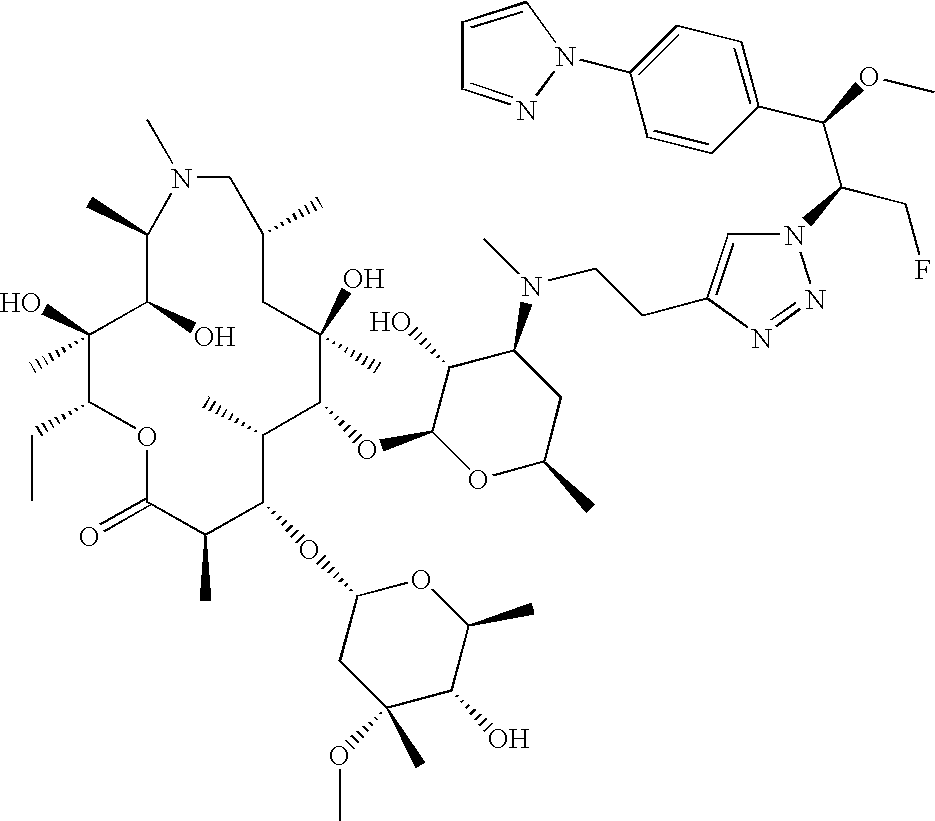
C1(C)C(O)C(O)(C)C(CC)OC(=O)C(C)C(OC2CC(OC)(C)C(O)C(C)O2)C(C)C(OC2OC(C)CC(N(CCC3=CN(C(C(OC)C4=CC=C(N5N=CC=C5)C=C4)CF)N=N3)C)C2O)C(O)(C)CC(C)CN1C
